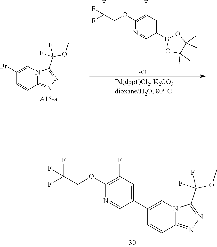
O1B(C2=CC(F)=C(OCC(F)(F)F)N=C2)OC(C)(C)C1(C)C.[A3].C12=NN=C(C(OC)(F)F)N1C=C(Br)C=C2.C12=NN=C(C(OC)(F)F)N1C=C(C1=CC(F)=C(OCC(F)(F)F)N=C1)C=C2
